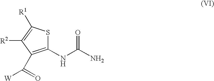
C1(NC(N)=O)=C(C(=O)[W])C([R2])=C([R1])S1
